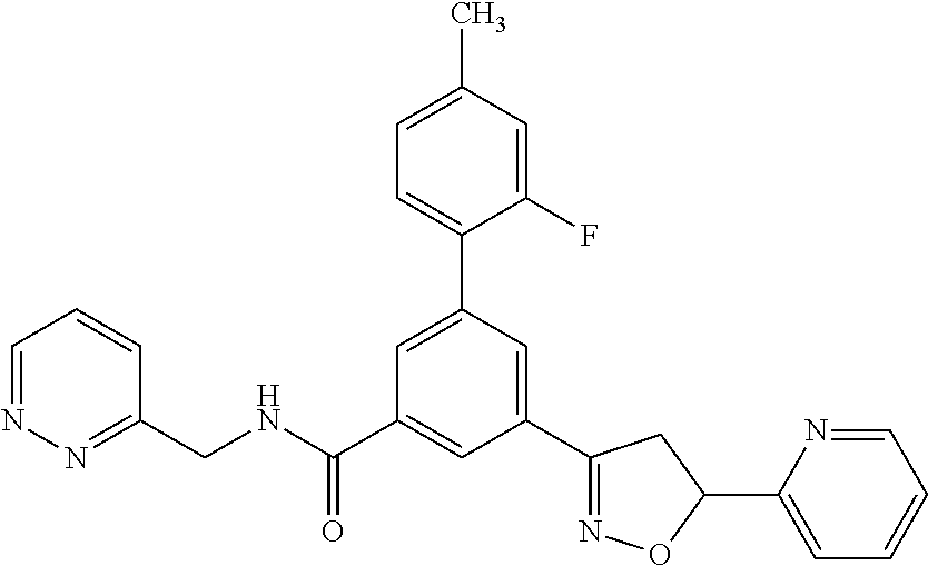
C(NC(C1=CC(C2=NOC(C3=CC=CC=N3)C2)=CC(C2=CC=C(C)C=C2F)=C1)=O)C1=NN=CC=C1
